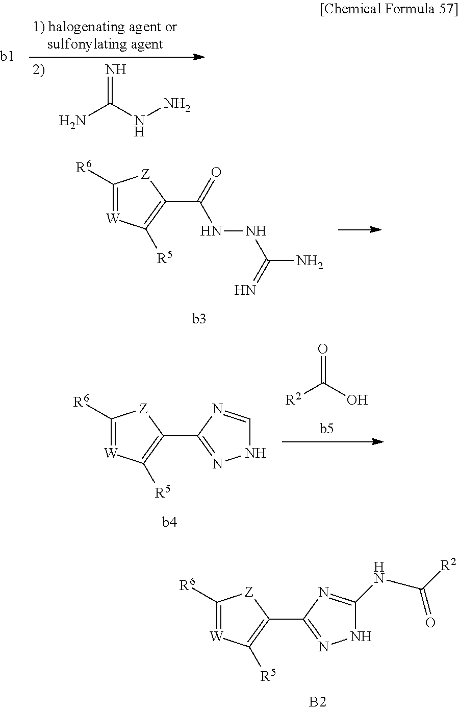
NC(NN)=N.C1([R6])=[W]C([R5])=C(C(NNC(N)=N)=O)[Z]1.[R2]C(O)=O.C1([R6])=[W]C([R5])=C(C2=NNC=N2)[Z]1.C1([R6])=[W]C([R5])=C(C2=NNC(NC(=O)[R2])=N2)[Z]1.[B2]
